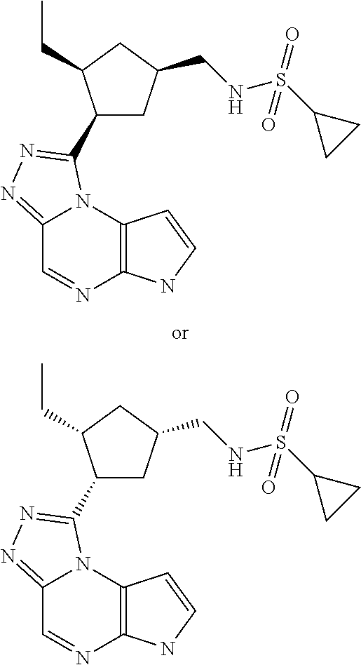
C12=NN=C(C3CC(CNS(C4CC4)(=O)=O)CC3CC)N1C1=C(N=C2)NC=C1.C12=NN=C(C3CC(CNS(C4CC4)(=O)=O)CC3CC)N1C1=C(N=C2)NC=C1
